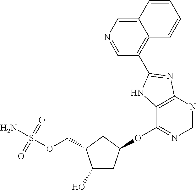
C1(O)CC(OC2=NC=NC3=C2NC(C2=C4C(=CN=C2)C=CC=C4)=N3)CC1COS(N)(=O)=O
